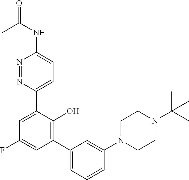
C1(F)=CC(C2=CC=CC(N3CCN(C(C)(C)C)CC3)=C2)=C(O)C(C2=CC=C(NC(C)=O)N=N2)=C1
